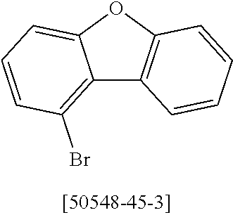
C12=C(Br)C=CC=C1OC1=C2C=CC=C1
